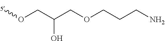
COCC(COCCCN)O
